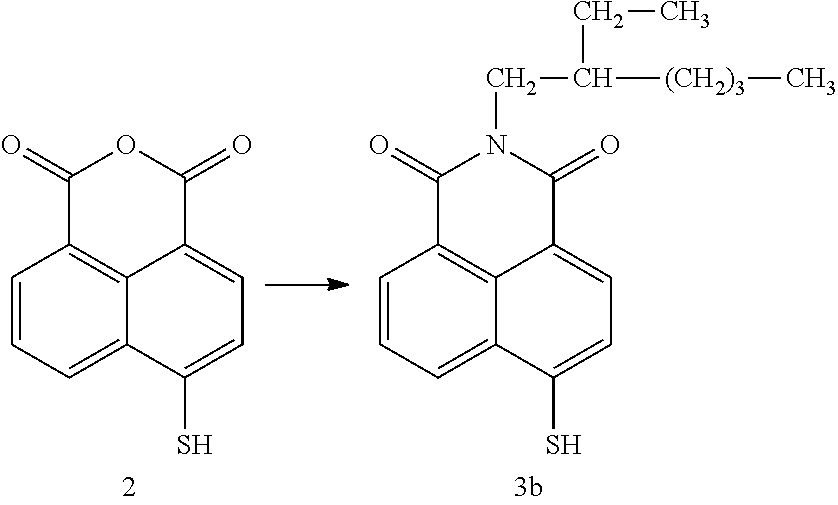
C1(=O)C2=C3C(=CC=C(S)C3=CC=C2)C(=O)O1.C1(=O)C2=C3C(=CC=C(S)C3=CC=C2)C(=O)N1CC([(CH2)3]C)CC
